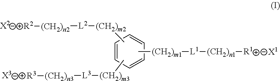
C1=CC=CC=C1.C[(CH2)m1][L1][(CH2)n1][R1].C[(CH2)m2][L2][(CH2)n2][R2].C[(CH2)m3][L3][(CH2)n3][R3].[X3].[X2].[X1]
